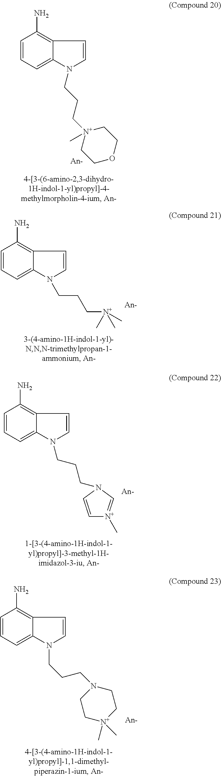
C12=C(N)C=CC=C1N(CCC[N+]1(C)CCOCC1)C=C2.C12=C(N)C=CC=C1N(CCC[N+](C)(C)C)C=C2.C12=C(N)C=CC=C1N(CCCN1C=[N+](C)C=C1)C=C2.C12=C(N)C=CC=C1N(CCCN1CC[N+](C)(C)CC1)C=C2
